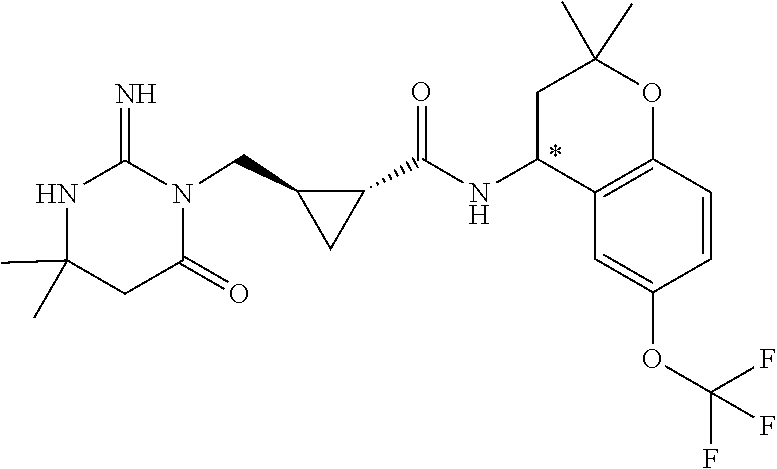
C1(C)(C)NC(=N)N(CC2CC2C(NC2C3=C(OC(C)(C)C2)C=CC(OC(F)(F)F)=C3)=O)C(=O)C1
